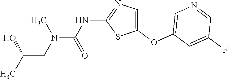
C1(OC2=CN=CC(F)=C2)=CN=C(NC(=O)N(C)CC(C)O)S1
